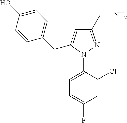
C1=C(N2N=C(CN)C=C2CC2=CC=C(O)C=C2)C(Cl)=CC(F)=C1
